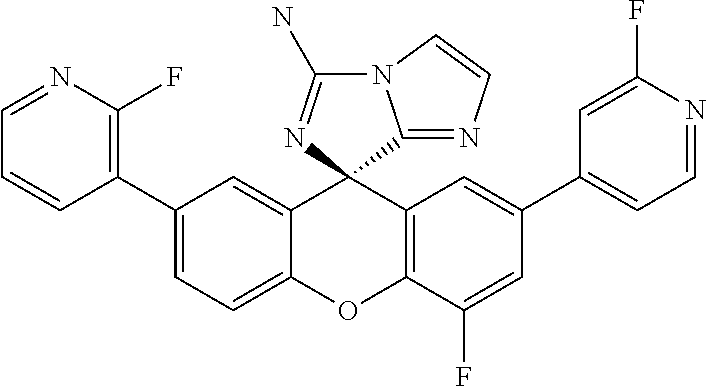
C1(C2=C(F)N=CC=C2)=CC=C2C(=C1)C1(C3=C(O2)C(F)=CC(C2=CC=NC(F)=C2)=C3)C2=NC=CN2C(N)=N1
